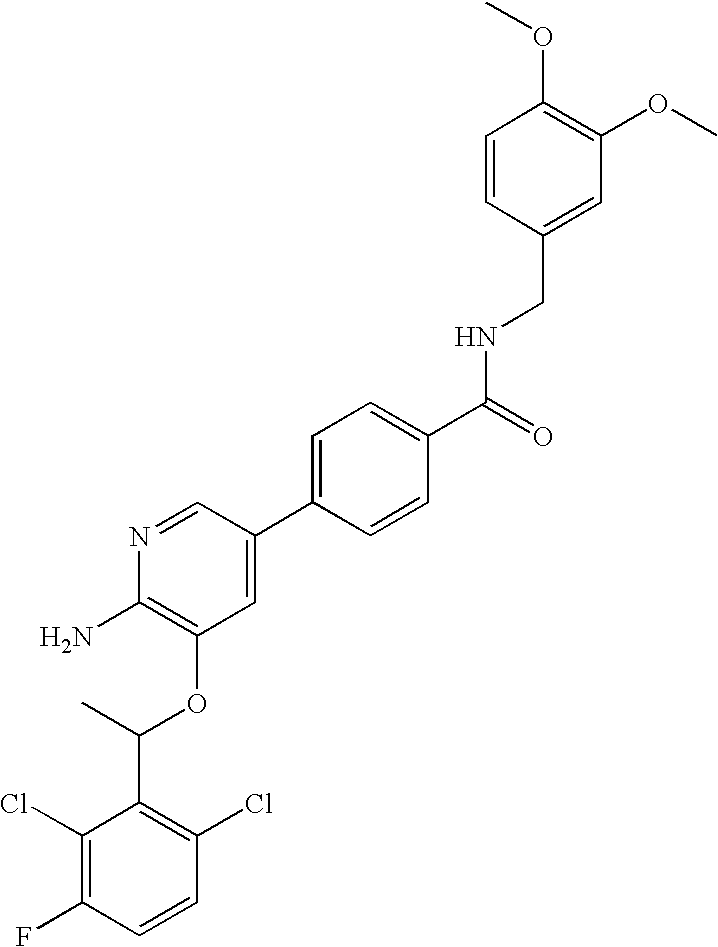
C1(Cl)=C(F)C=CC(Cl)=C1C(C)OC1=C(N)N=CC(C2=CC=C(C(=O)NCC3=CC(OC)=C(OC)C=C3)C=C2)=C1
